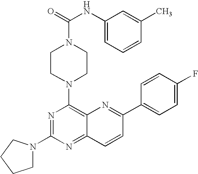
N1=C(N2CCCC2)N=C2C(=C1N1CCN(C(=O)NC3=CC=CC(C)=C3)CC1)N=C(C1=CC=C(F)C=C1)C=C2
